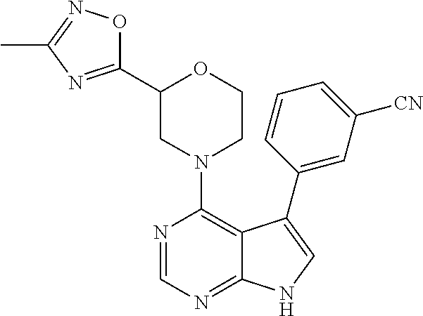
C12=NC=NC(N3CCOC(C4=NC(C)=NO4)C3)=C1C(C1=CC([CN])=CC=C1)=CN2
